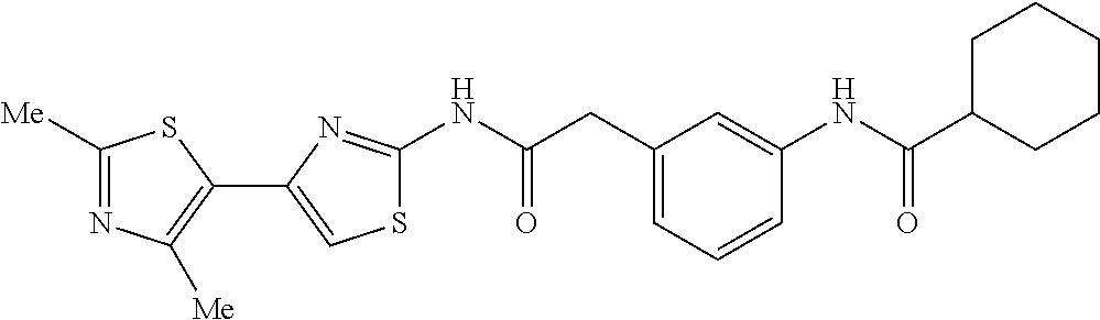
C1([Me])=NC([Me])=C(C2=CSC(NC(CC3=CC=CC(NC(C4CCCCC4)=O)=C3)=O)=N2)S1
